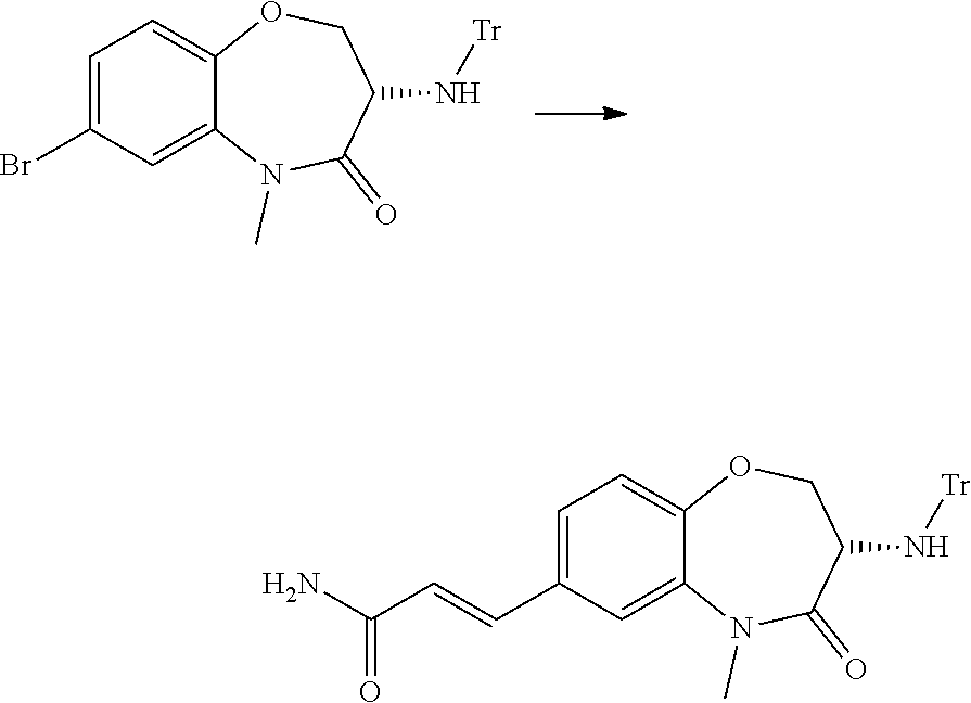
C1=C2OCC(N[Tr])C(=O)N(C)C2=CC(Br)=C1.C1=C2OCC(N[Tr])C(=O)N(C)C2=CC(C=CC(N)=O)=C1
